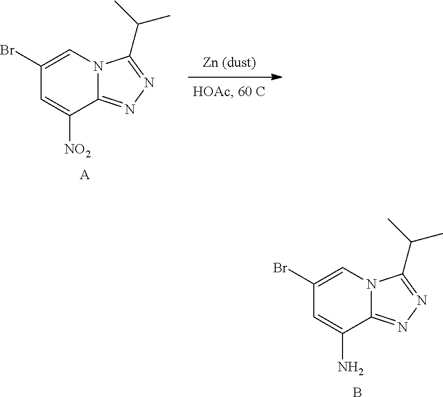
C1(Br)=CN2C(=NN=C2C(C)C)C([NO2])=C1.[A].C1(Br)=CN2C(=NN=C2C(C)C)C(N)=C1.B
